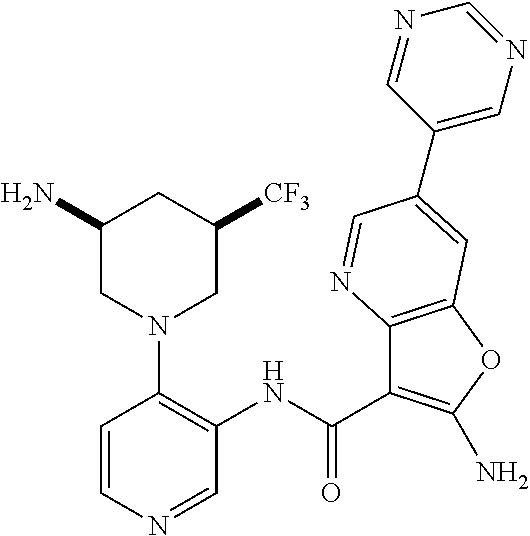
C1=CN=CC(NC(C2=C(N)OC3=C2N=CC(C2=CN=CN=C2)=C3)=O)=C1N1CC(N)CC([CF3])C1
